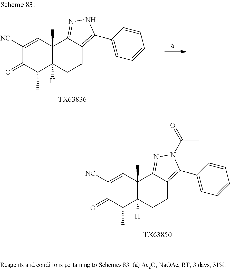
C12(C)C([H])(CCC3=C(C4=CC=CC=C4)N(C(=O)C)N=C13)C(C)C(=O)C([NC])=C2.[TX63850].C12(C)C([H])(CCC3=C(C4=CC=CC=C4)NN=C13)C(C)C(=O)C([NC])=C2.[TX63836]
